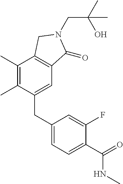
C1(CC2=CC=C(C(NC)=O)C(F)=C2)=CC2=C(C(C)=C1C)CN(CC(O)(C)C)C2=O
